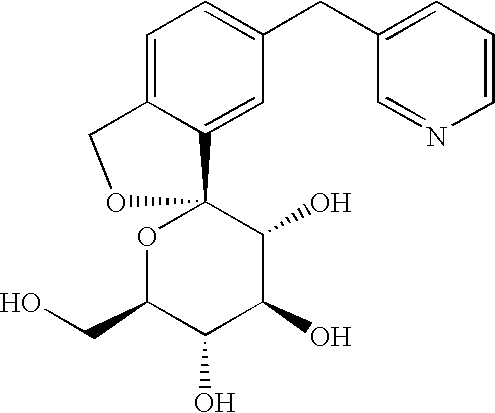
C1=C2C(=CC(CC3=CC=CN=C3)=C1)C1(OC(CO)C(O)C(O)C1O)OC2
